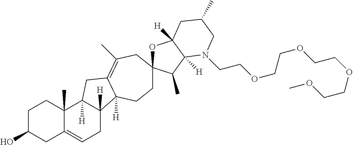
C1C(O)CC2=CCC3([H])C([H])(C2(C)C1)CC1=C(C)CC2(OC4([H])C([H])(C2C)N(CCOCCOCCOCCOC)CC(C)C4)CCC31[H]
